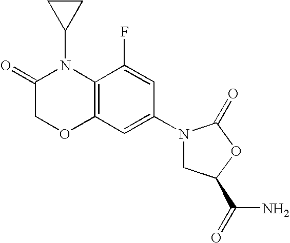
C12=C(C(F)=CC(N3CC(C(N)=O)OC3=O)=C1)N(C1CC1)C(=O)CO2
